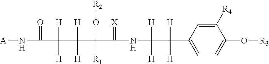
C1=C(C([H])([H])C([H])([H])NC(=[X])C(O[R2])(C([H])([H])C(C(=O)N[A])([H])[H])[R1])C=C([R4])C(O[R3])=C1
